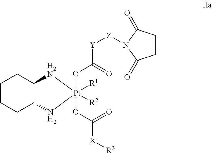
C1CCC2C(C1)[H2N][Pt](OC([Y][Z]N1C(=O)C=CC1=O)=O)(OC(=O)[X][R3])([R1])([R2])N2
